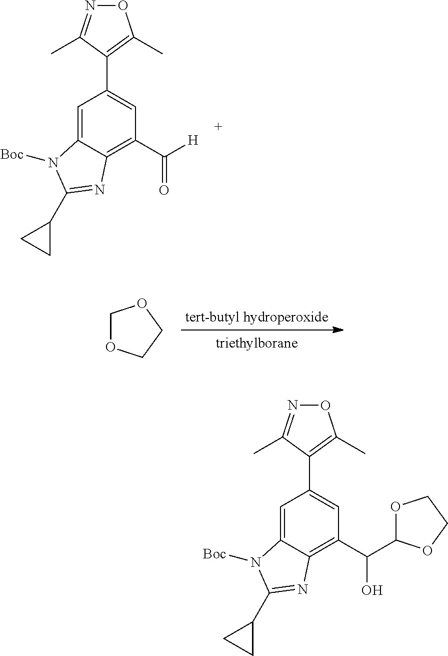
C12=CC(C3=C(C)ON=C3C)=CC(C(=O)[H])=C1N=C(C1CC1)N2[Boc].[tert-butyl hydroperoxide].C1OCCO1.C12=CC(C3=C(C)ON=C3C)=CC(C(O)C3OCCO3)=C1N=C(C1CC1)N2[Boc]
